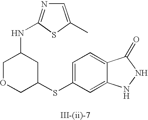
C1=C(SC2CC(NC3=NC=C(C)S3)COC2)C=C2C(=C1)C(=O)NN2
